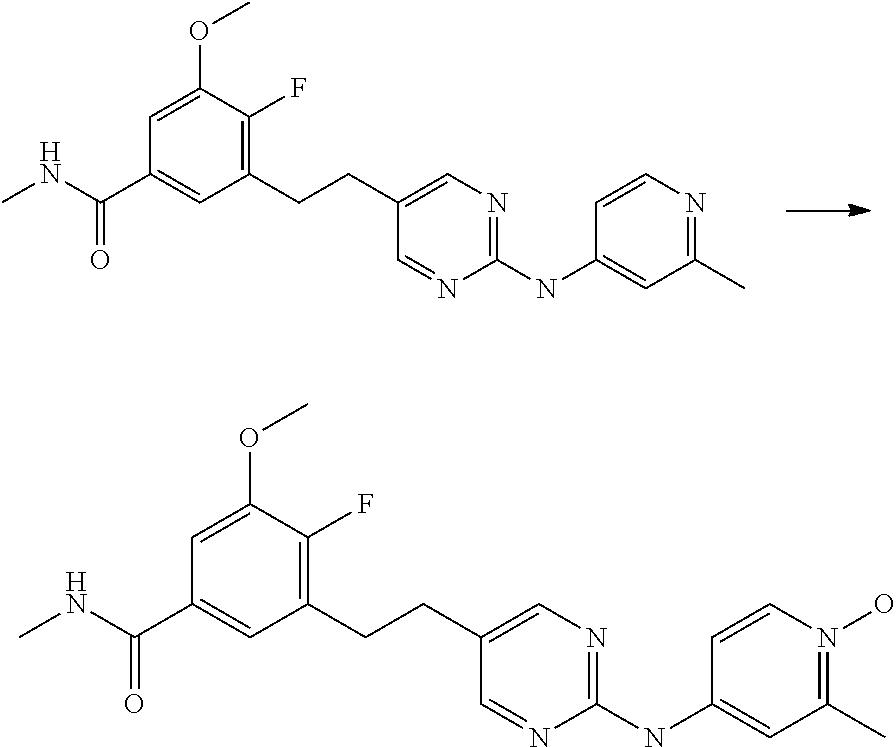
C1(CCC2=CN=C(NC3=CC(C)=NC=C3)N=C2)=C(F)C(OC)=CC(C(NC)=O)=C1.C1(CCC2=CN=C(NC3=CC(C)=N(O)C=C3)N=C2)=C(F)C(OC)=CC(C(NC)=O)=C1
